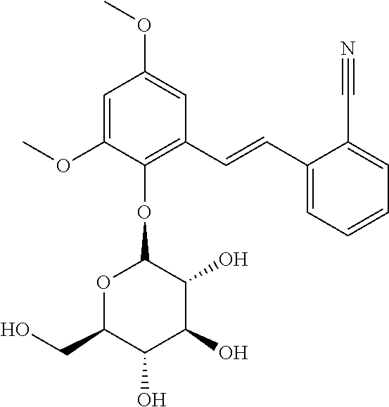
C1(OC)=CC(OC)=CC(C=CC2=CC=CC=C2C#N)=C1OC1OC(CO)C(O)C(O)C1O
